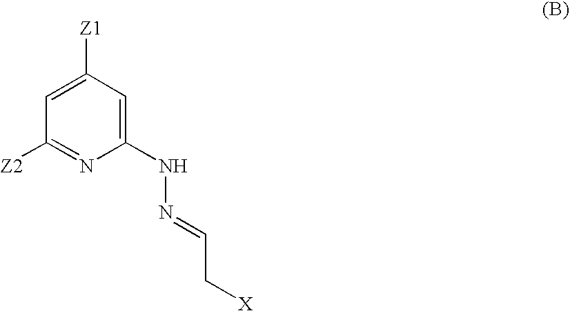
C1(NN=CC[X])=CC([Z1])=CC([Z2])=N1
